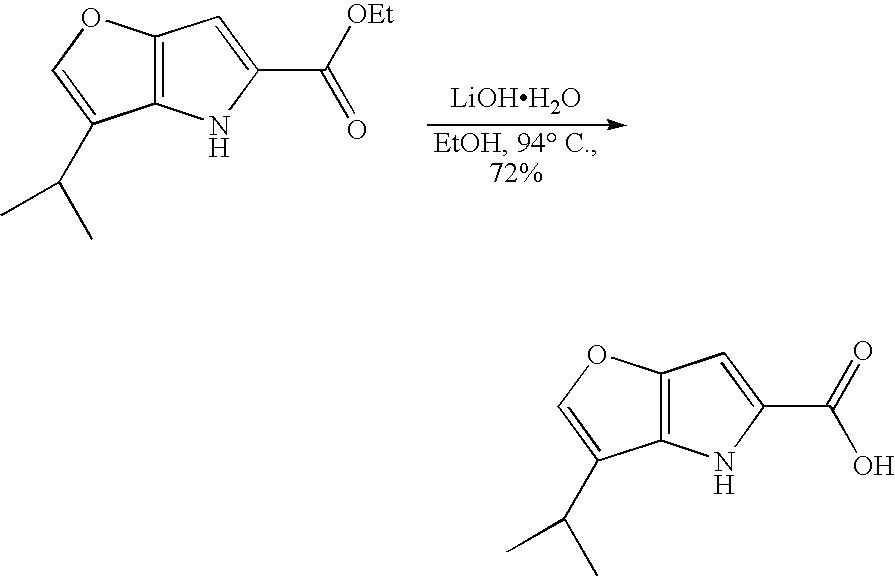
C12=C(OC=C1C(C)C)C=C(C([OEt])=O)N2.[LiOHH2O].C12=C(OC=C1C(C)C)C=C(C(=O)O)N2
